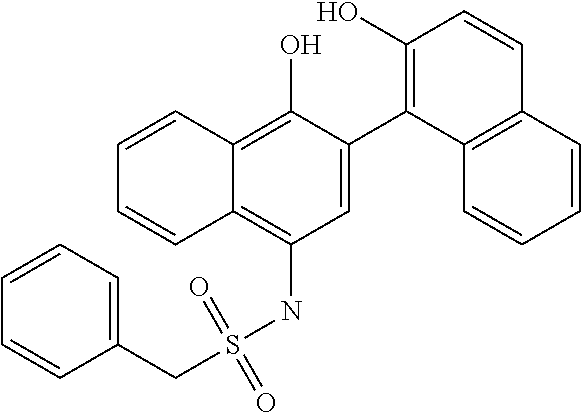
C1=C(C2=C(O)C=CC3=C2C=CC=C3)C(O)=C2C(=C1NS(CC1=CC=CC=C1)(=O)=O)C=CC=C2
